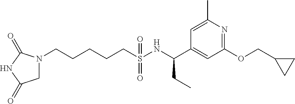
N1(CCCCCS(NC(C2=CC(OCC3CC3)=NC(C)=C2)CC)(=O)=O)CC(=O)NC1=O
